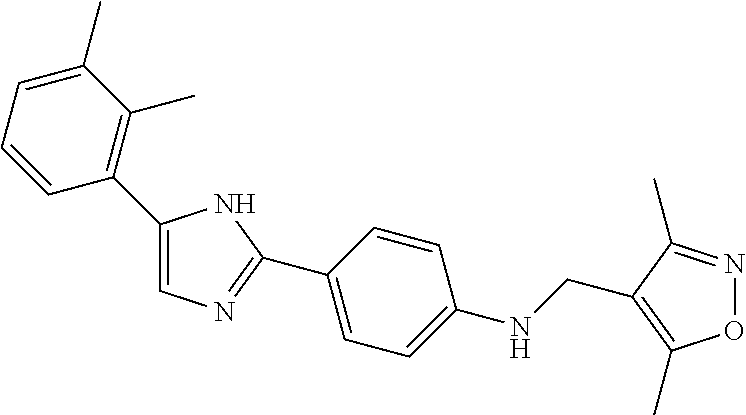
O1N=C(C)C(CNC2=CC=C(C3=NC=C(C4=C(C)C(C)=CC=C4)N3)C=C2)=C1C
